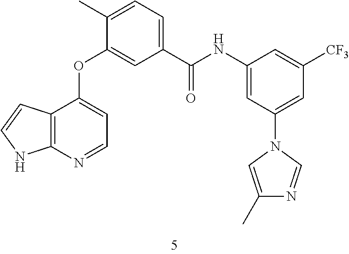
C12=C(N=CC=C1OC1=CC(C(NC3=CC(N4C=C(C)N=C4)=CC([CF3])=C3)=O)=CC=C1C)NC=C2
